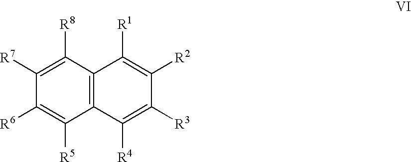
C1([R6])=C([R5])C2=C(C([R8])=C1[R7])C([R1])=C([R2])C([R3])=C2[R4]
